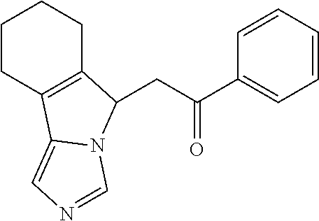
C1CC2=C(CC1)C(CC(C1=CC=CC=C1)=O)N1C2=CN=C1
